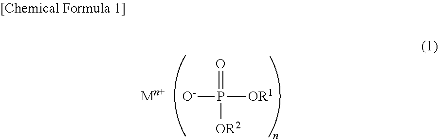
[O-]P([OR1])(=O)[OR2]
